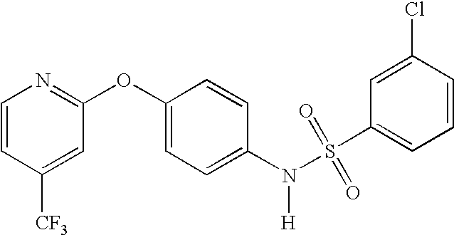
C1=CN=C(OC2=CC=C(N([H])S(C3=CC=CC(Cl)=C3)(=O)=O)C=C2)C=C1[CF3]
